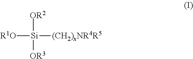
[R1O][Si]([(CH2)xNR4R5])([OR2])[OR3]
